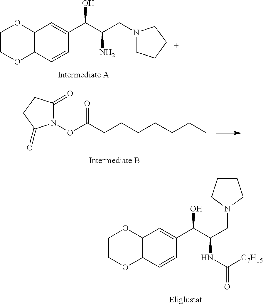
C12=C(C=CC(C(C(CN3CCCC3)N)O)=C1)OCCO2.N1(OC(CCCCCCC)=O)C(=O)CCC1=O.C12=C(C=CC(C(C(CN3CCCC3)NC(=O)[C7H15])O)=C1)OCCO2
